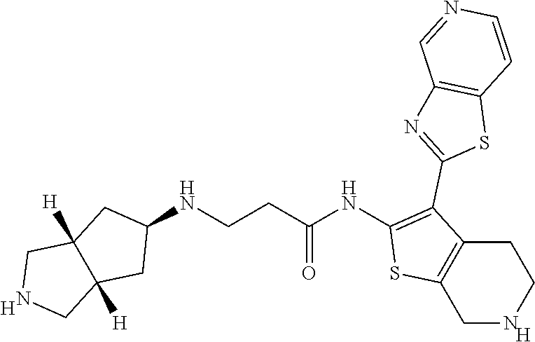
C1NCCC2=C1SC(NC(CCNC1CC3([H])C([H])(C1)CNC3)=O)=C2C1=NC2=C(S1)C=CN=C2.[H].[H]
